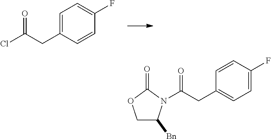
C1=C(CC(Cl)=O)C=CC(F)=C1.C1C([Bn])N(C(CC2=CC=C(F)C=C2)=O)C(=O)O1
